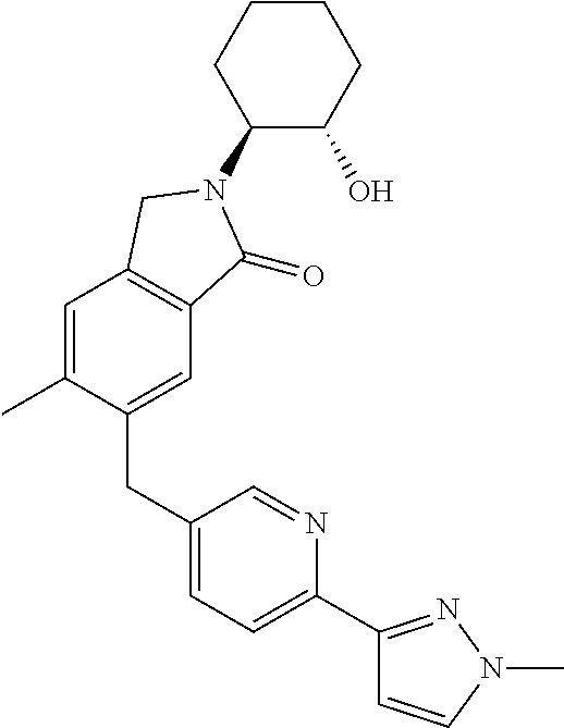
C1=C(C)C(CC2=CC=C(C3=NN(C)C=C3)N=C2)=CC2=C1CN(C1C(O)CCCC1)C2=O
